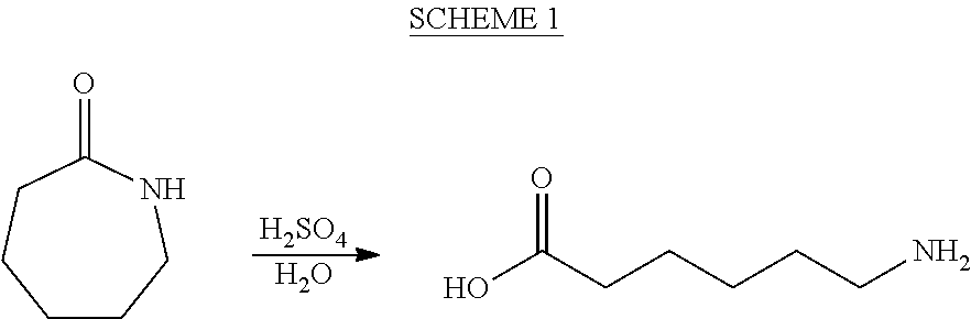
[H2SO4].O.C1CCNC(=O)CC1.OC(CCCCCN)=O
